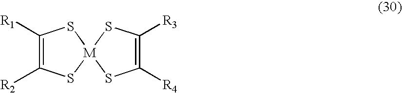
C1([R1])=C([R2])S[M]2(S1)SC([R4])=C([R3])S2
